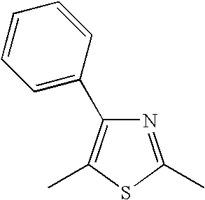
N1=C(C)SC(C)=C1C1=CC=CC=C1
